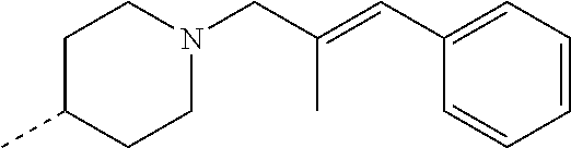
C1=CC=CC=C1C=C(CN1CCC(C)CC1)C
